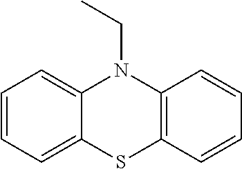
C1=CC=C2C(=C1)N(CC)C1=C(S2)C=CC=C1
